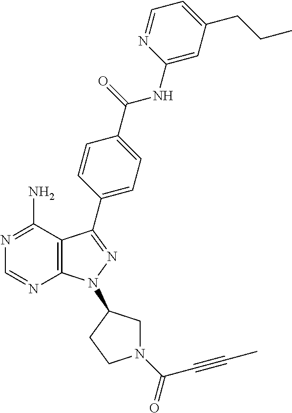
C12=C(C(N)=NC=N1)C(C1=CC=C(C(NC3=CC(CCC)=CC=N3)=O)C=C1)=NN2C1CN(C(=O)C#CC)CC1
